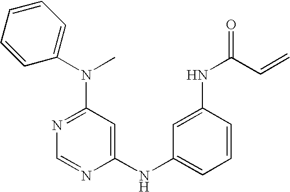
C1(N(C2=CC=CC=C2)C)=NC=NC(NC2=CC=CC(NC(C=C)=O)=C2)=C1
